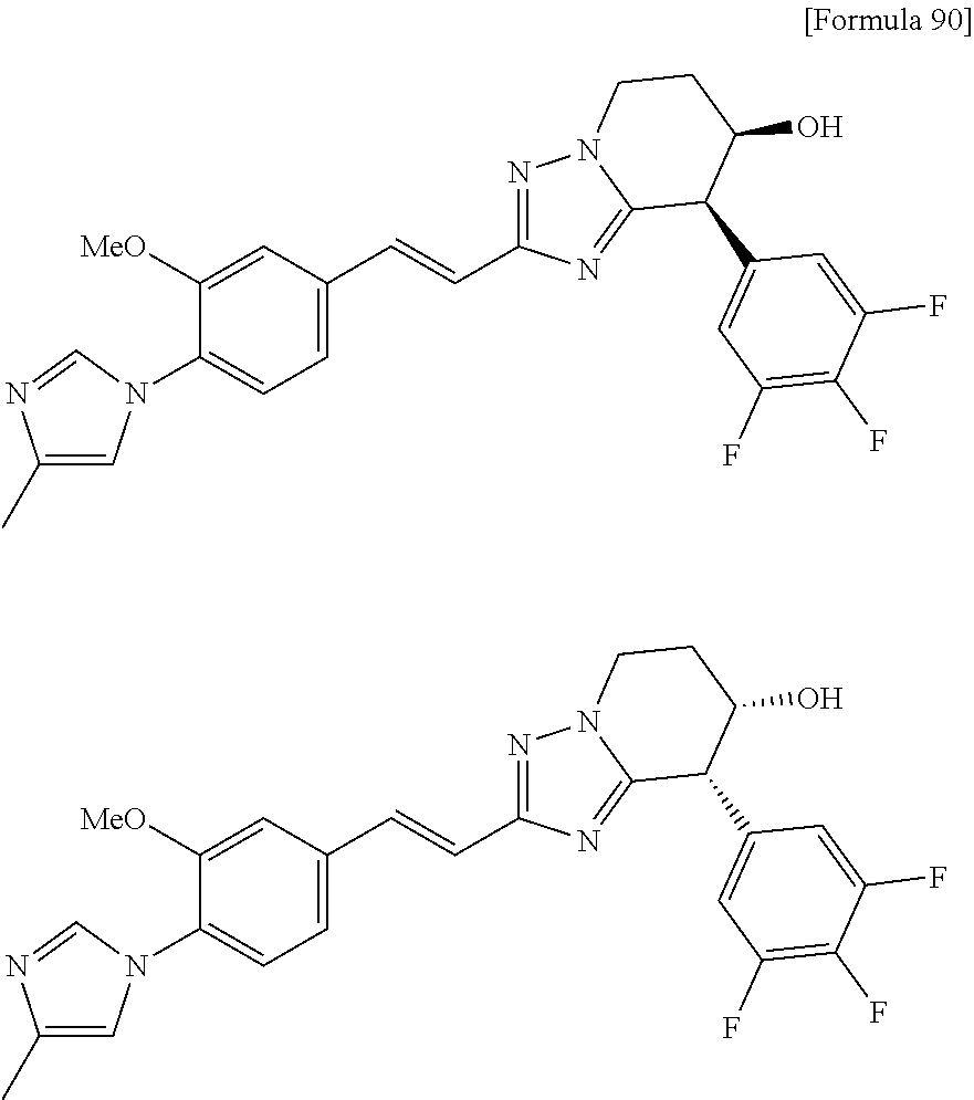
C1=C([MeO])C(N2C=C(C)N=C2)=CC=C1C=CC1=NN2C(=N1)C(C1=CC(F)=C(F)C(F)=C1)C(O)CC2.C1=C([MeO])C(N2C=C(C)N=C2)=CC=C1C=CC1=NN2C(=N1)C(C1=CC(F)=C(F)C(F)=C1)C(O)CC2
